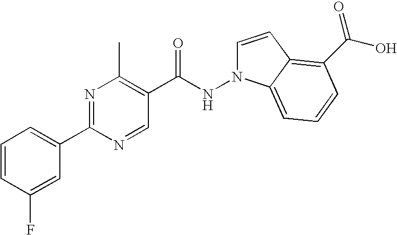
N1(NC(C2=C(C)N=C(C3=CC=CC(F)=C3)N=C2)=O)C=CC2=C(C(O)=O)C=CC=C12
